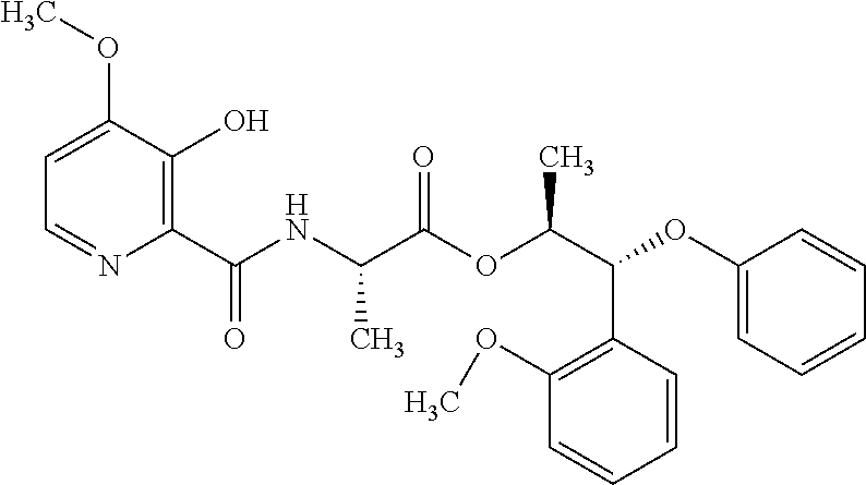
C1=C(OC)C(O)=C(C(NC(C(OC(C(C2=C(OC)C=CC=C2)OC2=CC=CC=C2)C)=O)C)=O)N=C1
